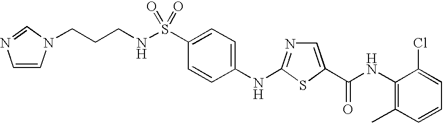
C1(NC2=NC=C(C(NC3=C(C)C=CC=C3Cl)=O)S2)=CC=C(S(NCCCN2C=CN=C2)(=O)=O)C=C1
